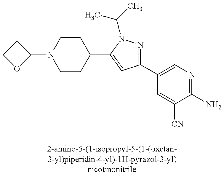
C1(C2=CN=C(N)C([CN])=C2)=NN(C(C)C)C(C2CCN(C3CCO3)CC2)=C1
